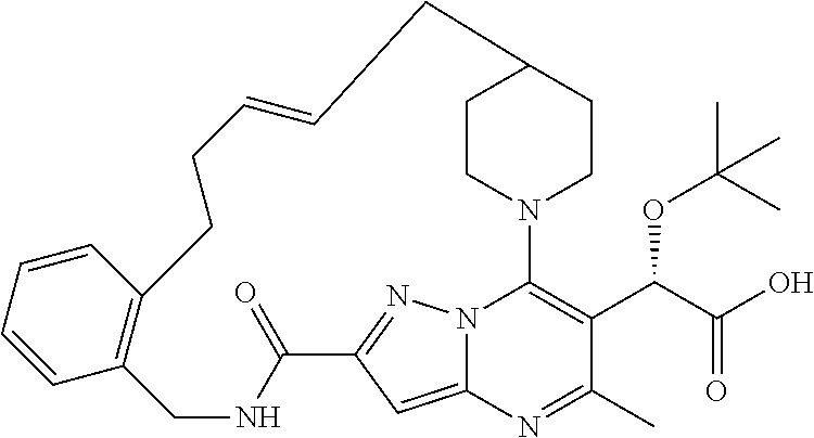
C1CN2CCC1CC=CCCC1=C(CNC(=O)C3=NN4C2=C(C(C(=O)O)OC(C)(C)C)C(C)=NC4=C3)C=CC=C1
